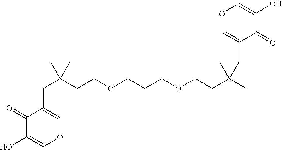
C1(CC(C)(CCOCCCOCCC(C)(C)CC2=COC=C(O)C2=O)C)=COC=C(O)C1=O
